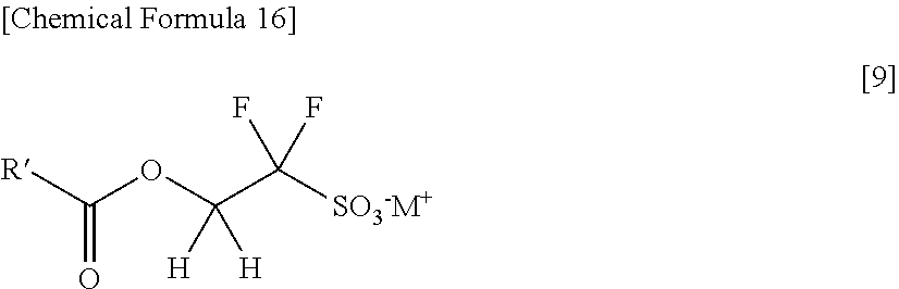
O=C([R])OC(C([SO3-M+])(F)F)([H])[H]
